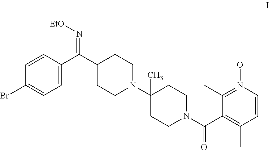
C1=C(C(C2CCN(C3(C)CCN(C(C4=C(C)C=CN(O)=C4C)=O)CC3)CC2)=N[EtO])C=CC(Br)=C1
